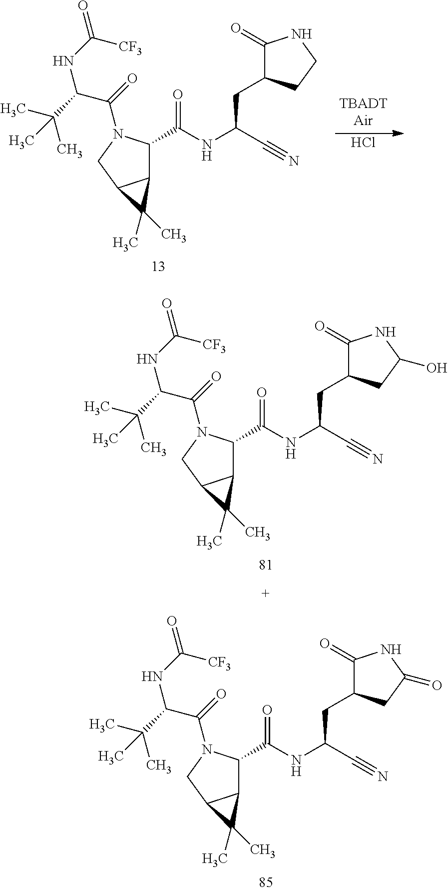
C(#N)C(CC1C(=O)NC(=O)C1)NC(=O)C1N(C(C(NC(=O)[CF3])C(C)(C)C)=O)CC2C1C2(C)C.C(#N)C(CC1C(=O)NCC1)NC(=O)C1N(C(C(NC(=O)[CF3])C(C)(C)C)=O)CC2C1C2(C)C.Cl.C(#N)C(CC1C(=O)NC(O)C1)NC(=O)C1N(C(C(NC(=O)[CF3])C(C)(C)C)=O)CC2C1C2(C)C
